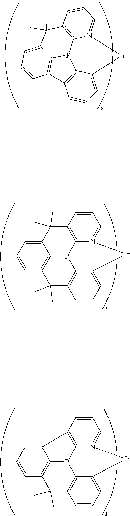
C12=CC=CC3=C1P1C4=C(C2(C)C)C=CC=N4[Ir]C2=CC=CC(=C12)C3(C)C.C12=C3C(=CC=C1)[Ir]N1=CC=CC4=C1P3C1=C2C=CC=C1C4(C)C.C12=CC=CC3=C1P1C4=C2C=CC=N4[Ir]C2=CC=CC(=C12)C3(C)C
